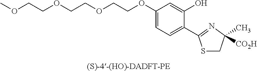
COCCOCCOCCOC1=CC=C(C2=NC(C)([CO2H])CS2)C(O)=C1
